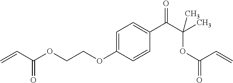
C1=C(OCCOC(C=C)=O)C=CC(C(C(C)(OC(=O)C=C)C)=O)=C1
